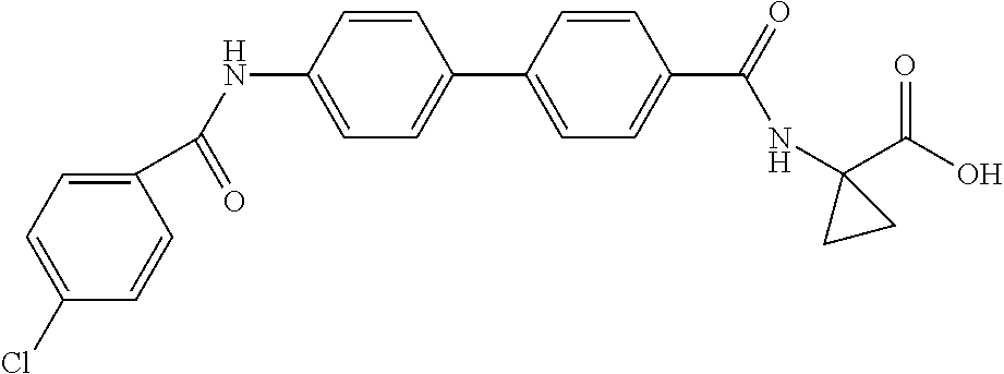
N(C1=CC=C(C2=CC=C(C(=O)NC3(C(O)=O)CC3)C=C2)C=C1)C(=O)C1=CC=C(Cl)C=C1
